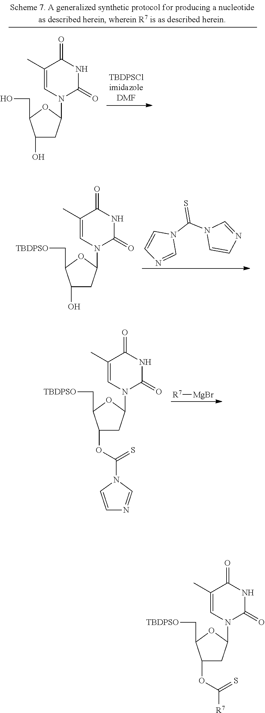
OC1CC(N2C=C(C)C(=O)NC2=O)OC1CO.S=C(N1C=CN=C1)N1C=NC=C1.OC1CC(N2C=C(C)C(=O)NC2=O)OC1C[TBDPSO].[R7][MgBr].O(C1CC(N2C=C(C)C(=O)NC2=O)OC1C[TBDPSO])C(N1C=CN=C1)=S.O(C1CC(N2C=C(C)C(=O)NC2=O)OC1C[TBDPSO])C([R7])=S
